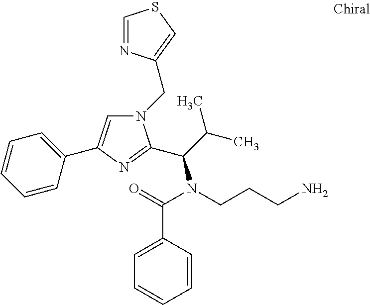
N1(CC2=CSC=N2)C=C(C2=CC=CC=C2)N=C1C(C(C)C)N(CCCN)C(=O)C1=CC=CC=C1
